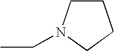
C1CN(CC)CC1
